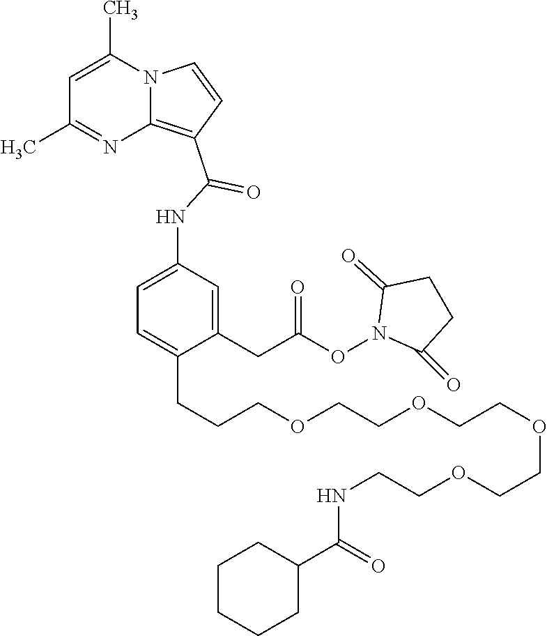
C1=C(C)N2C(=C(C(=O)NC3=CC=C(CCCOCCOCCOCCOCCNC(=O)C4CCCCC4)C(CC(ON4C(=O)CCC4=O)=O)=C3)C=C2)N=C1C
